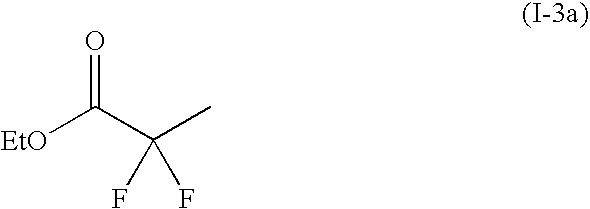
[EtO]C(C(C)(F)F)=O
